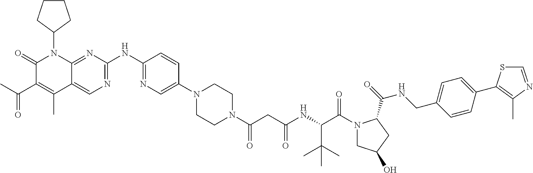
C1(=O)C(C(C)=O)=C(C)C2=CN=C(NC3=NC=C(N4CCN(C(=O)CC(NC(C(N5CC(O)CC5C(=O)NCC5=CC=C(C6=C(C)N=CS6)C=C5)=O)C(C)(C)C)=O)CC4)C=C3)N=C2N1C1CCCC1
